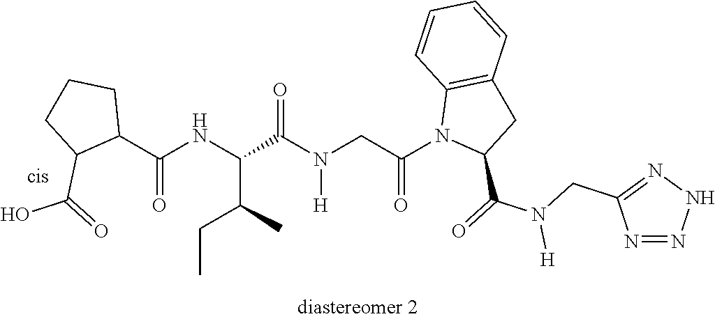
C1(C(NC(C(N(CC(N2C(C(=O)N(CC3=NNN=N3)[H])CC3=C2C=CC=C3)=O)[H])=O)C(C)CC)=O)CCCC1C(=O)O
